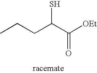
C(CC(C([OEt])=O)S)C
